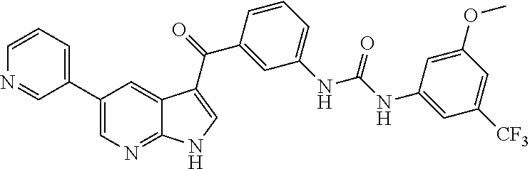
C1(C2=CC=CN=C2)=CN=C2C(=C1)C(C(C1=CC(NC(=O)NC3=CC([CF3])=CC(OC)=C3)=CC=C1)=O)=CN2
